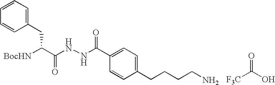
C(=O)(O)[F3C].[BocHN]C(C(NNC(C1=CC=C(CCCCN)C=C1)=O)=O)CC1=CC=CC=C1
